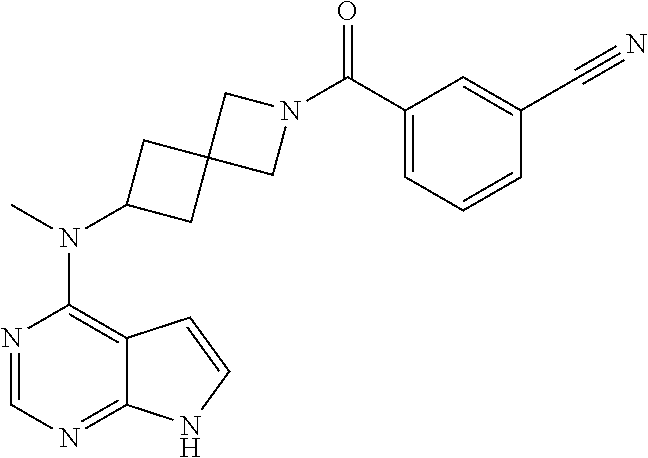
N1=CN=C2C(=C1N(C)C1CC3(C1)CN(C(C1=CC=CC(C#N)=C1)=O)C3)C=CN2
